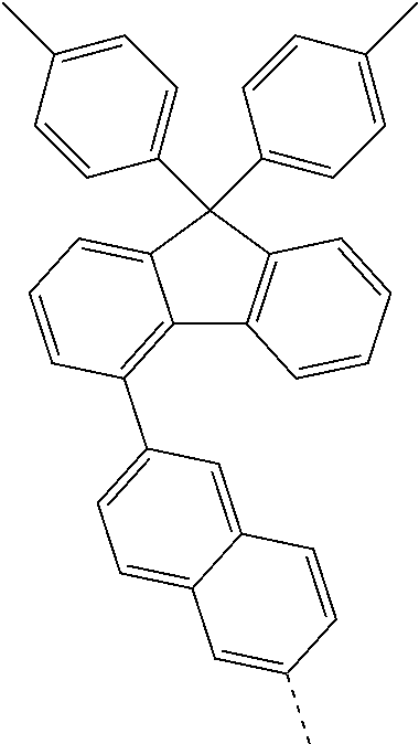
C12=C(C3=CC=C4C(=C3)C=CC(C)=C4)C=CC=C1C(C1=CC=C(C)C=C1)(C1=CC=C(C)C=C1)C1=C2C=CC=C1
